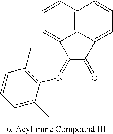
C12=C3C=CC=C1C(=NC1=C(C)C=CC=C1C)C(=O)C2=CC=C3
